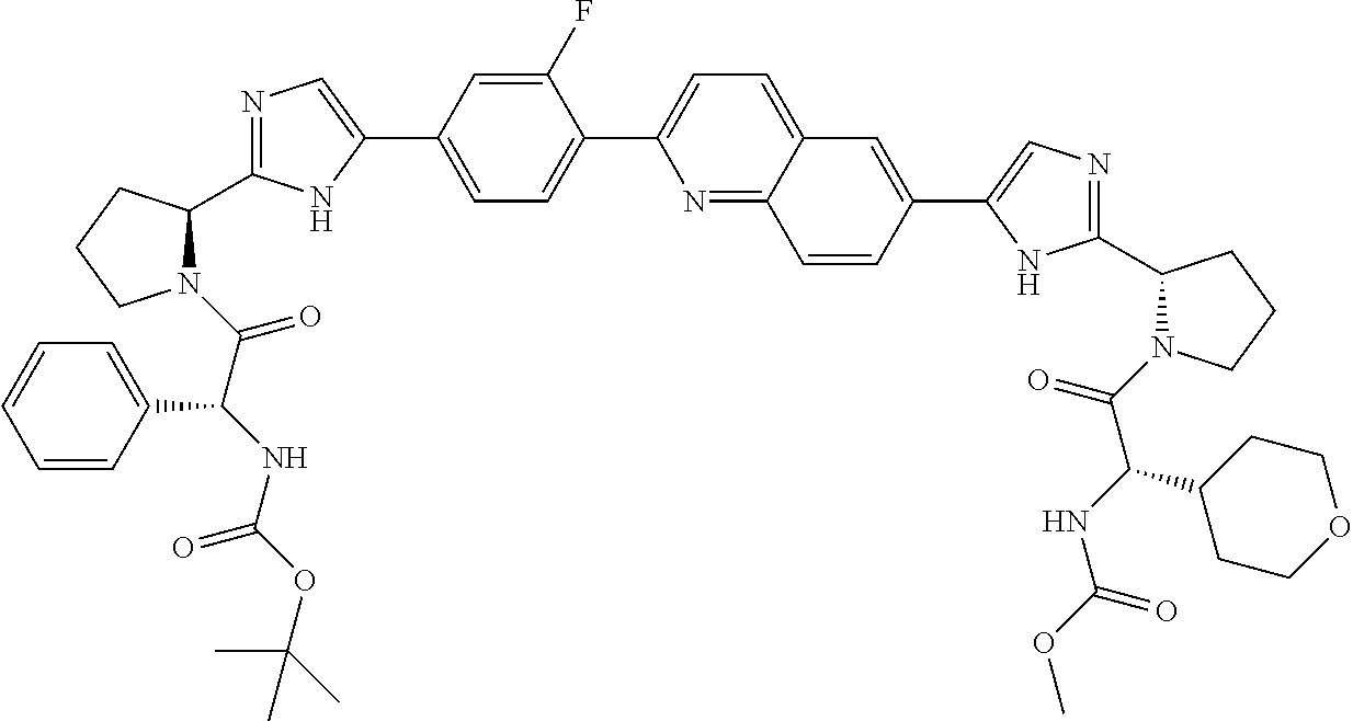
N1(C(=O)C(NC(OC(C)(C)C)=O)C2=CC=CC=C2)C(C2=NC=C(C3=CC=C(C4=CC=C5C(=N4)C=CC(C4=CN=C(C6N(C(C(C7CCOCC7)NC(=O)OC)=O)CCC6)N4)=C5)C(F)=C3)N2)CCC1
